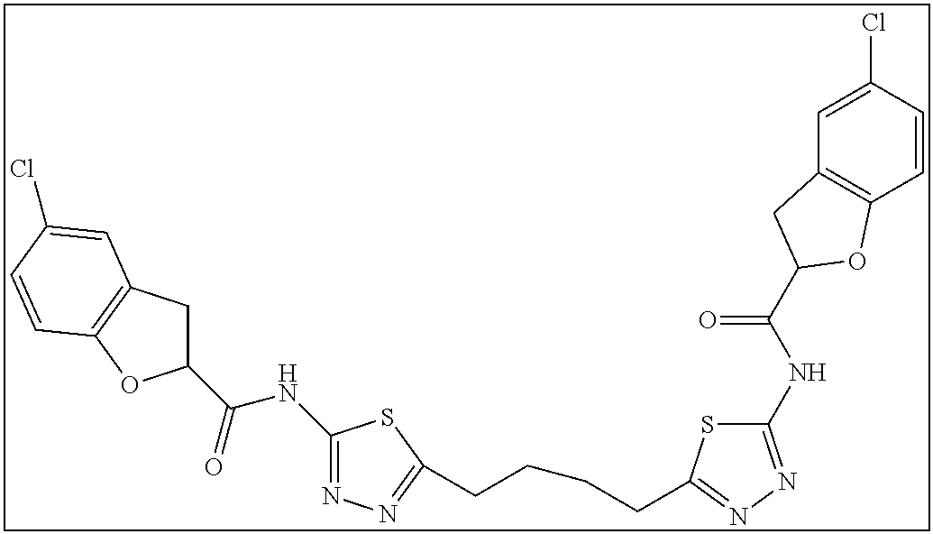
C1(NC(=O)C2CC3=C(O2)C=CC(Cl)=C3)=NN=C(CCCCC2=NN=C(NC(=O)C3CC4=C(C=CC(Cl)=C4)O3)S2)S1
